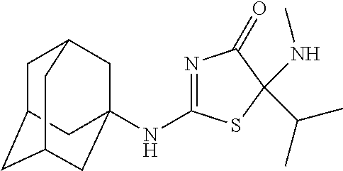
N1=C(NC23CC4CC(CC(C2)C4)C3)SC(NC)(C(C)C)C1=O
